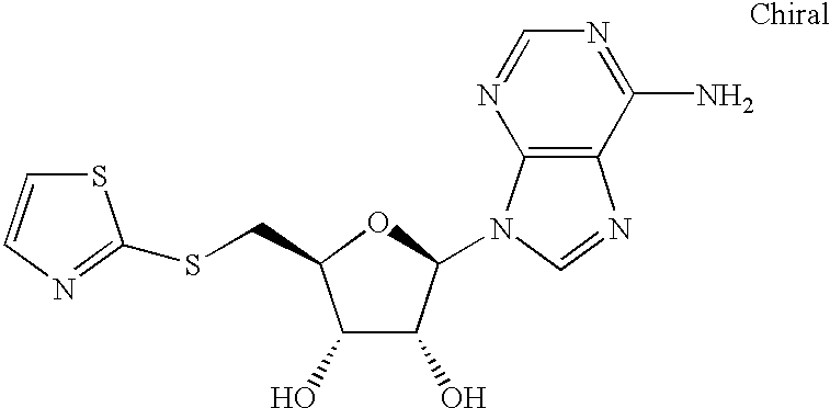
C1(O)C(O)C(N2C3=C(N=C2)C(N)=NC=N3)OC1CSC1=NC=CS1
